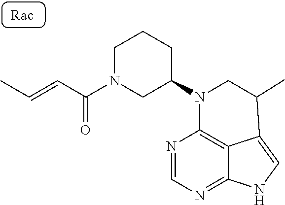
N1=CN=C2C3=C1N(C1CCCN(C(C=CC)=O)C1)CC(C)C3=CN2
